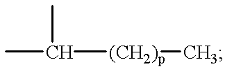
CC(C)[(CH2)p]C
